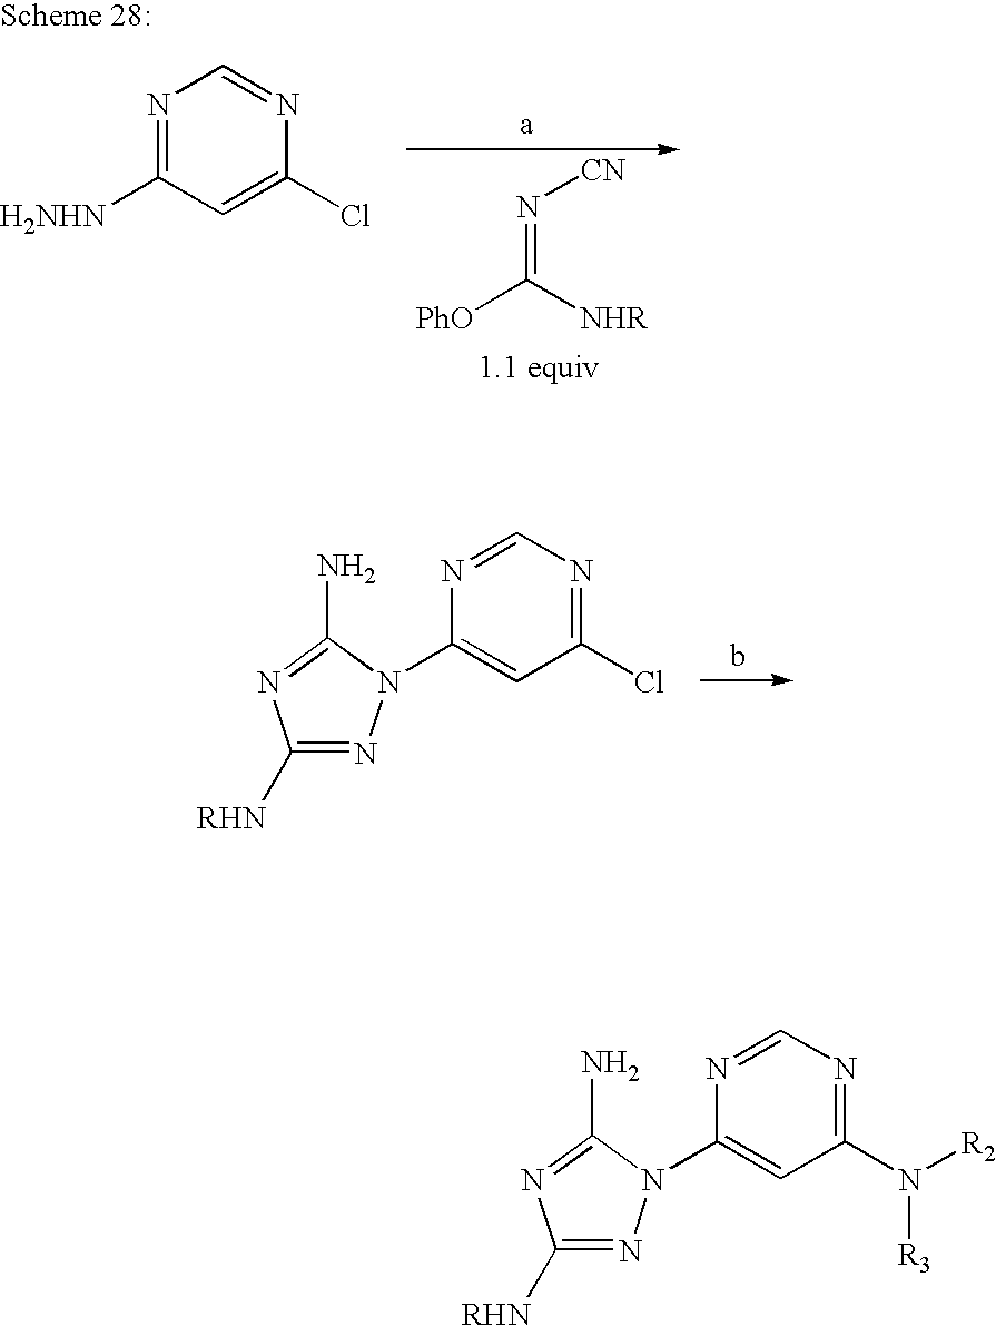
N1=CN=C(Cl)C=C1N1N=C([RHN])N=C1N.N1=C([H2NHN])C=C(Cl)N=C1.N(=C([PhO])[NHR])[CN].N1=CN=C(N([R2])[R3])C=C1N1N=C([RHN])N=C1N
